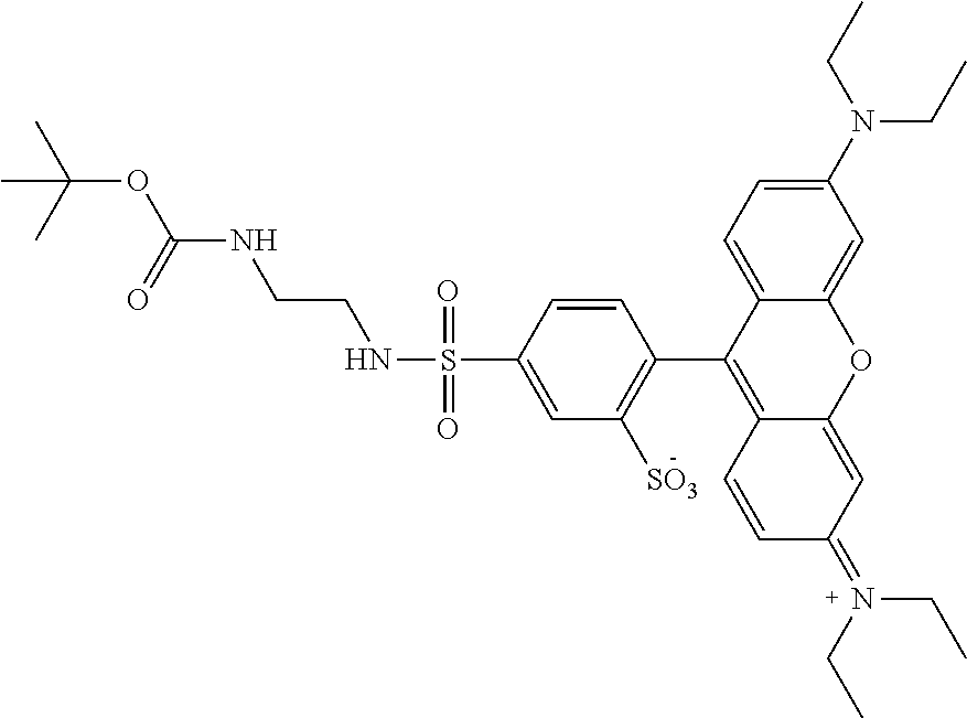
CC(OC(NCCNS(C1=CC([SO3])=C(C2=C3C=CC(=N(CC)CC)C=C3OC3=CC(N(CC)CC)=CC=C23)C=C1)(=O)=O)=O)(C)C
